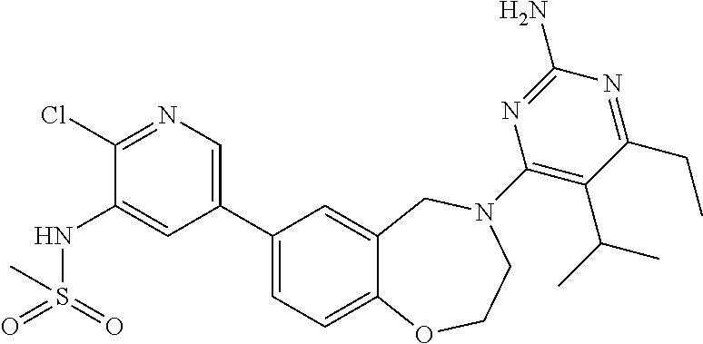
C1(Cl)=NC=C(C2=CC=C3C(=C2)CN(C2=C(C(C)C)C(CC)=NC(N)=N2)CCO3)C=C1NS(=O)(=O)C
